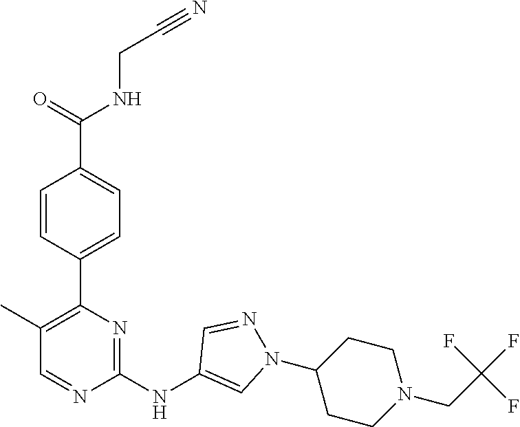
C(CNC(C1=CC=C(C2=C(C)C=NC(NC3=CN(C4CCN(CC(F)(F)F)CC4)N=C3)=N2)C=C1)=O)#N
